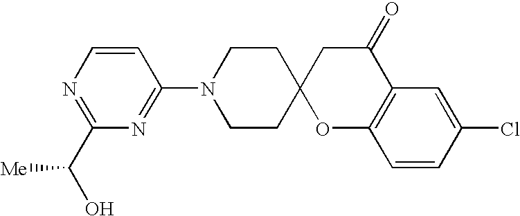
C1=CN=C(C(O)[Me])N=C1N1CCC2(CC1)OC1=C(C(=O)C2)C=C(Cl)C=C1
